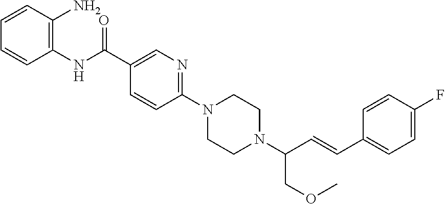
C1(NC(C2=CN=C(N3CCN(C(C=CC4=CC=C(F)C=C4)COC)CC3)C=C2)=O)=C(N)C=CC=C1
